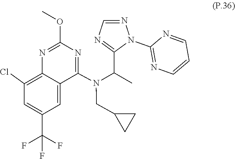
C(C1CC1)N(C1=NC(OC)=NC2=C(Cl)C=C(C(F)(F)F)C=C12)C(C1=NC=NN1C1=NC=CC=N1)C
